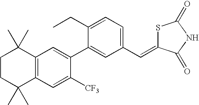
C1CC(C)(C)C2=C(C1(C)C)C=C(C1=CC(C=C3SC(=O)NC3=O)=CC=C1CC)C([CF3])=C2
